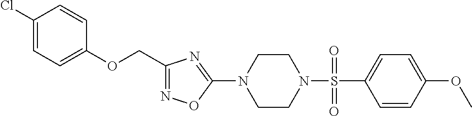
N1=C(COC2=CC=C(Cl)C=C2)N=C(N2CCN(S(=O)(C3=CC=C(OC)C=C3)=O)CC2)O1
